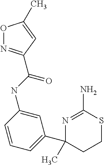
N(C1=CC(C2(C)CCSC(N)=N2)=CC=C1)C(=O)C1=NOC(C)=C1
